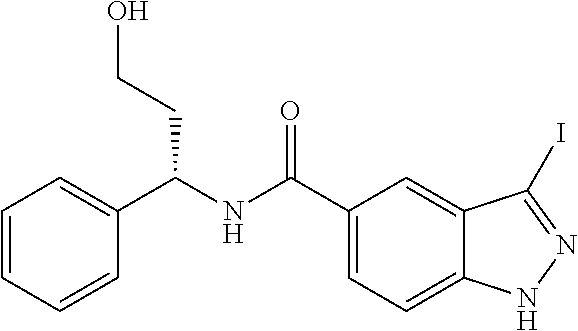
C1=CC=CC=C1C(NC(C1=CC=C2C(=C1)C(I)=NN2)=O)CCO
